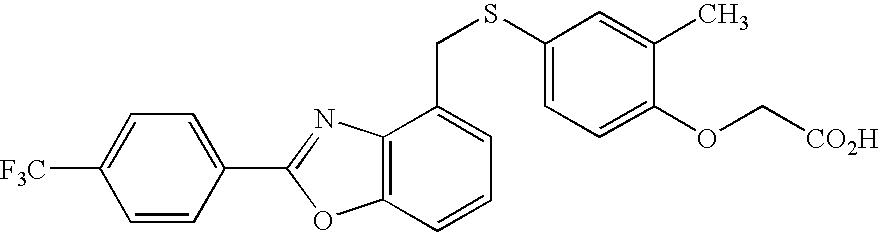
C1([F3C])=CC=C(C2=NC3=C(O2)C=CC=C3CSC2=CC=C(OC[CO2H])C(C)=C2)C=C1
